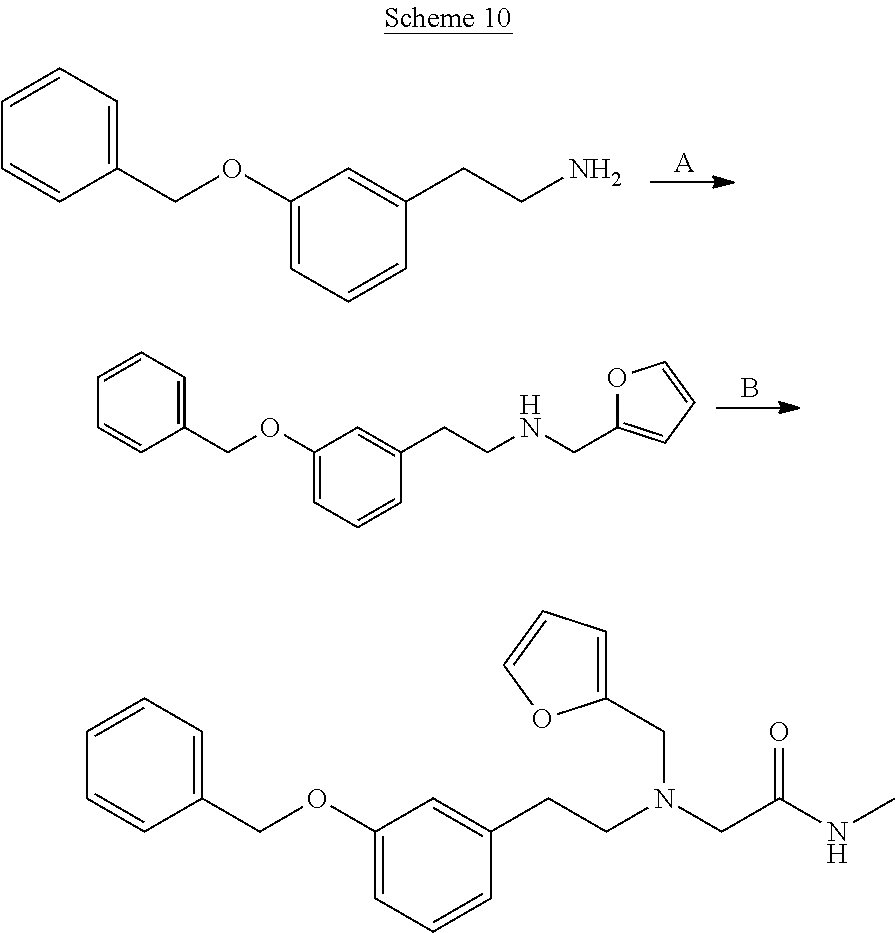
[A].C1(OCC2=CC=CC=C2)=CC=CC(CCN)=C1.B.C1=C(OCC2=CC=CC=C2)C=C(CCNCC2=CC=CO2)C=C1.C1=C(OCC2=CC=CC=C2)C=C(CCN(CC(NC)=O)CC2=CC=CO2)C=C1
